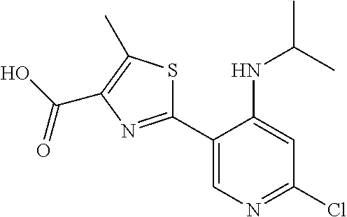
C1(C2=CN=C(Cl)C=C2NC(C)C)=NC(C(O)=O)=C(C)S1
